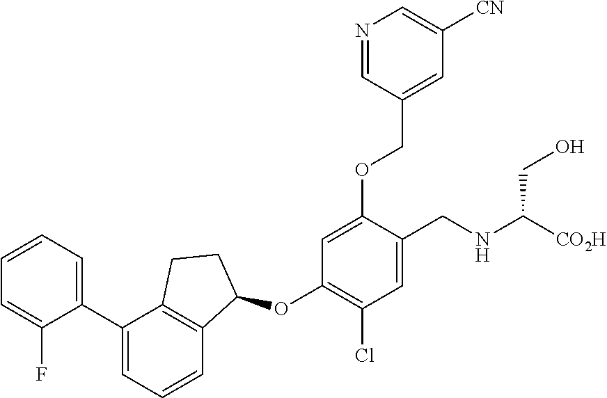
C1(C2=CC=CC3=C2CCC3OC2=C(Cl)C=C(CNC([CO2H])CO)C(OCC3=CC([CN])=CN=C3)=C2)=CC=CC=C1F
